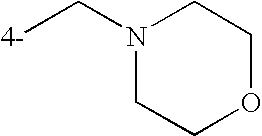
N1(C[4-])CCOCC1
